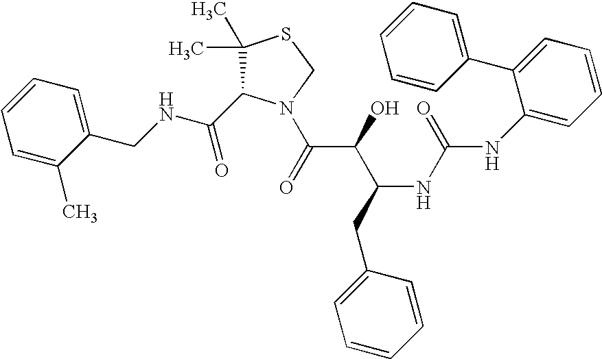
C(NCC1=CC=CC=C1C)(=O)C1C(C)(C)SCN1C(C(C(CC1=CC=CC=C1)NC(=O)NC1=CC=CC=C1C1=CC=CC=C1)O)=O
